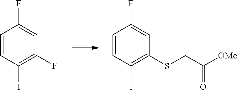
C1=CC(I)=C(F)C=C1F.C1=CC(I)=C(SCC([OMe])=O)C=C1F
